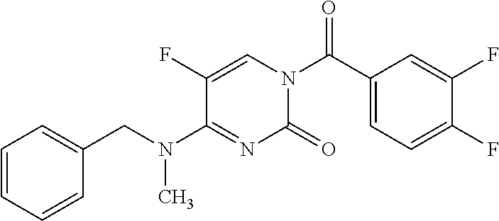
O=C(C1=CC=C(F)C(F)=C1)N1C=C(F)C(N(CC2=CC=CC=C2)C)=NC1=O
